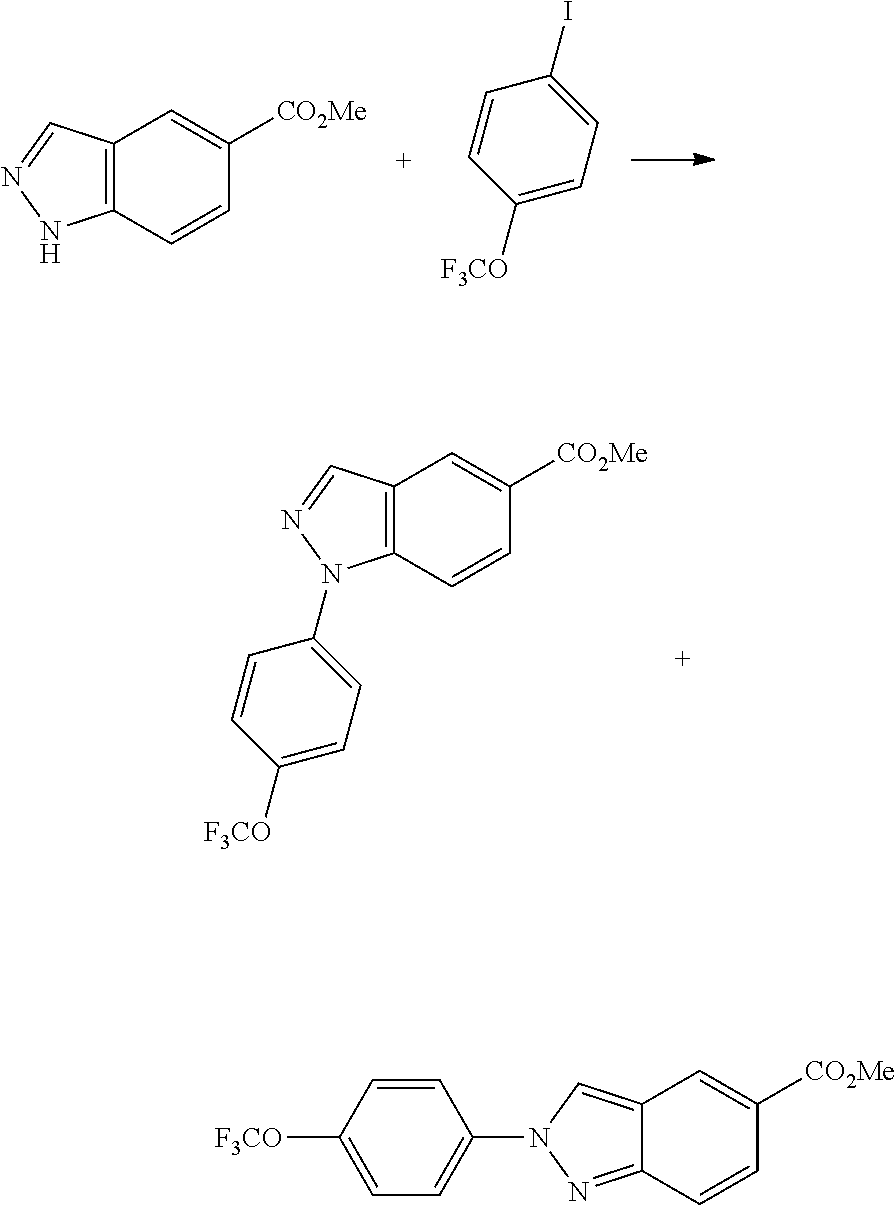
C12=C(C=CC([CO2Me])=C1)NN=C2.C1([F3CO])=CC=C(I)C=C1.C12=C(C=CC([CO2Me])=C1)N(C1=CC=C([F3CO])C=C1)N=C2.C12=CN(C3=CC=C([F3CO])C=C3)N=C1C=CC([CO2Me])=C2
